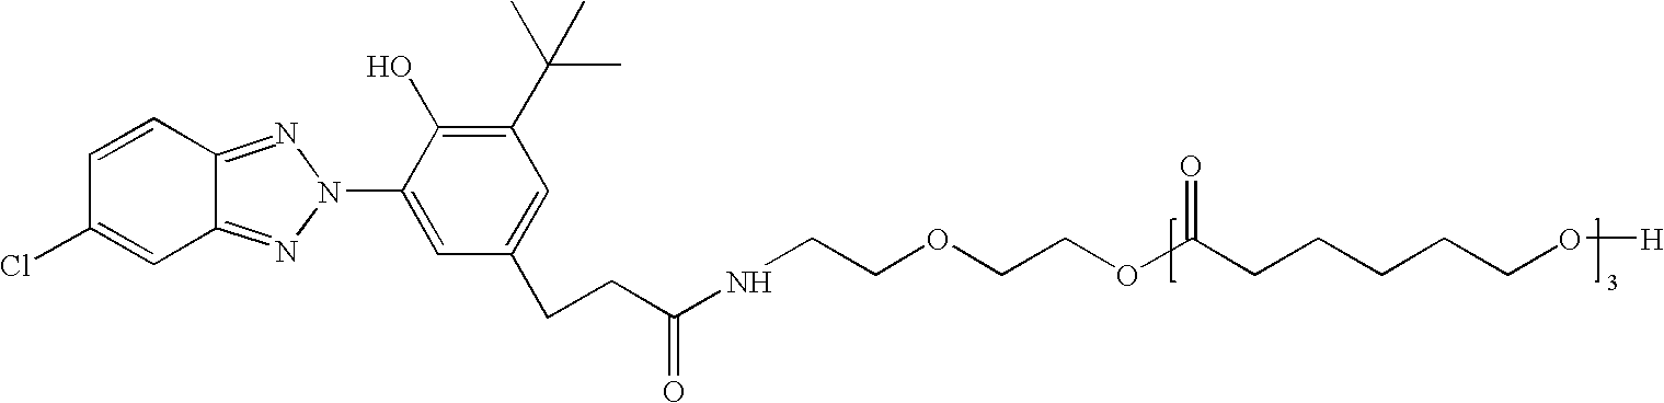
C12=NN(C3=CC(CCC(NCCOCCOC(CCCCCO[H])=O)=O)=CC(C(C)(C)C)=C3O)N=C1C=C(Cl)C=C2
